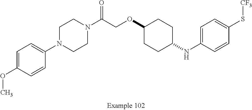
C1=C(OC)C=CC(N2CCN(C(COC3CCC(NC4=CC=C(S[CF3])C=C4)CC3)=O)CC2)=C1
